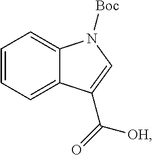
C1=CC=C2C(=C1)N([Boc])C=C2C(=O)[OH]
